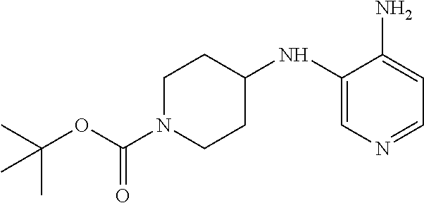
C1N(C(OC(C)(C)C)=O)CCC(NC2=CN=CC=C2N)C1
